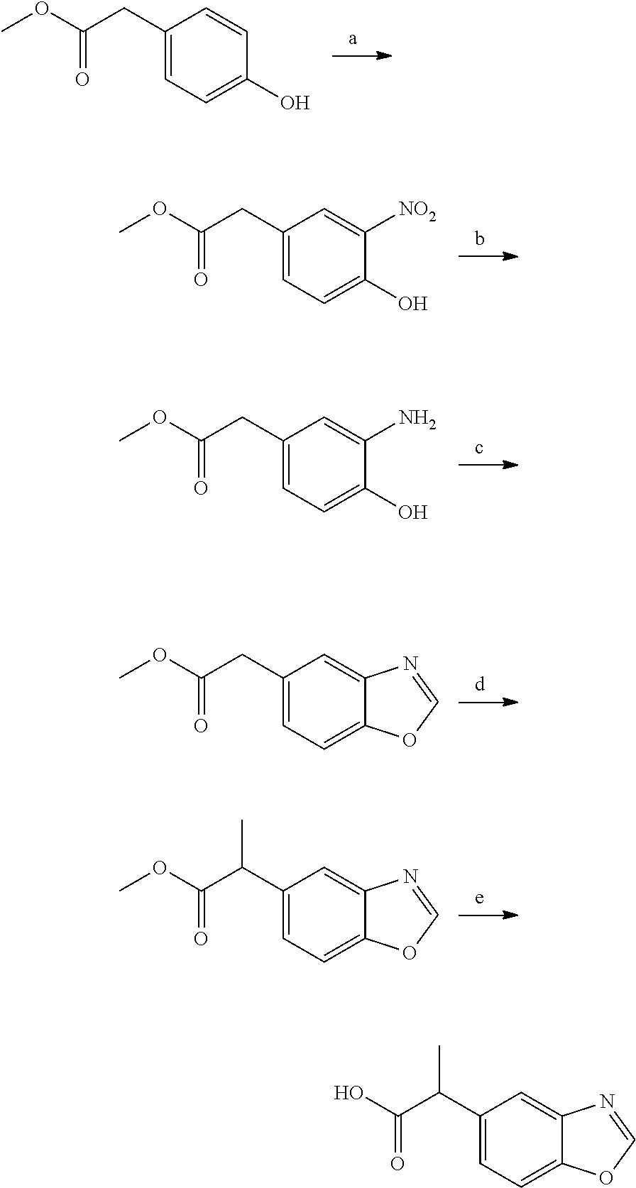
C1(CC(OC)=O)=CC=C(O)C=C1.C1(CC(OC)=O)=CC=C(O)C([NO2])=C1.C1(CC(OC)=O)=CC=C(O)C(N)=C1.C1(CC(OC)=O)=CC=C2C(=C1)N=CO2.C1(C(C(OC)=O)C)=CC=C2C(=C1)N=CO2.C1(C(C(O)=O)C)=CC=C2C(=C1)N=CO2
